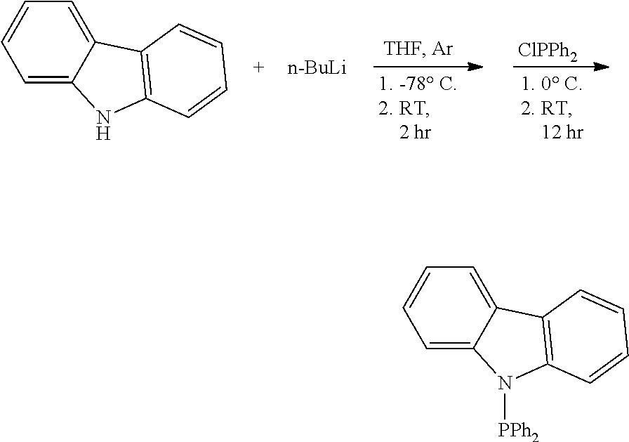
C1=C2C(=CC=C1)C1=C(N2)C=CC=C1.[n-BuLi].[ClPPh2].C1=C2C(=CC=C1)C1=C(N2[PPh2])C=CC=C1
